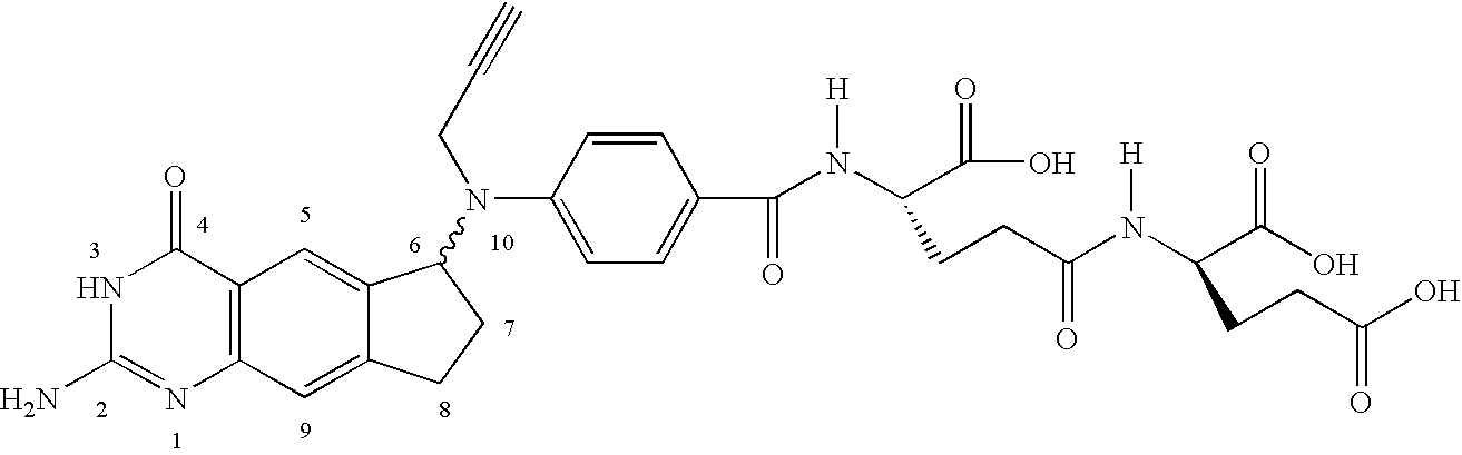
C12=C(C=C3C(=C1)C(N(CC#C)C1=CC=C(C(=O)N(C(C(O)=O)CCC(N(C(C(O)=O)CCC(O)=O)[H])=O)[H])C=C1)CC3)N=C(N)NC2=O
